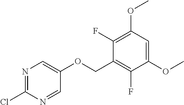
C1(F)=C(OC)C=C(OC)C(F)=C1COC1=CN=C(Cl)N=C1
